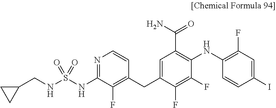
S(=O)(NC1=NC=CC(CC2=CC(C(N)=O)=C(NC3=C(F)C=C(I)C=C3)C(F)=C2F)=C1F)(NCC1CC1)=O
